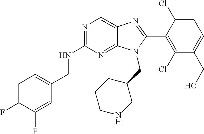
C1=C(F)C(F)=CC(CNC2=NC=C3C(=N2)N(CC2CCCNC2)C(C2=C(Cl)C(CO)=CC=C2Cl)=N3)=C1
